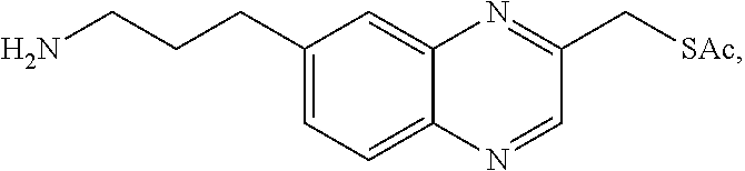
C1=NC2=CC=C(CCCN)C=C2N=C1C[SAc]
